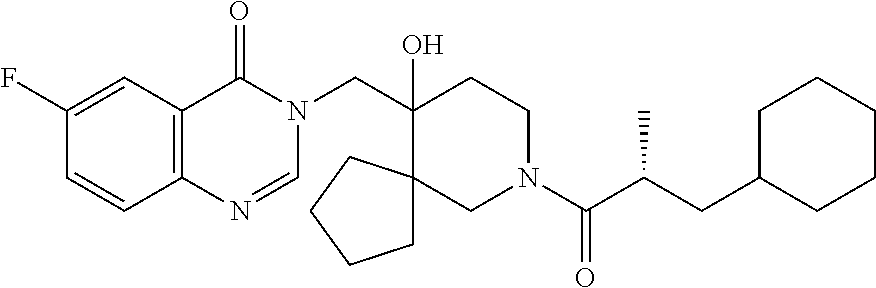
C(C1(O)CCN(C(C(CC2CCCCC2)C)=O)CC12CCCC2)N1C(=O)C2=C(N=C1)C=CC(F)=C2
